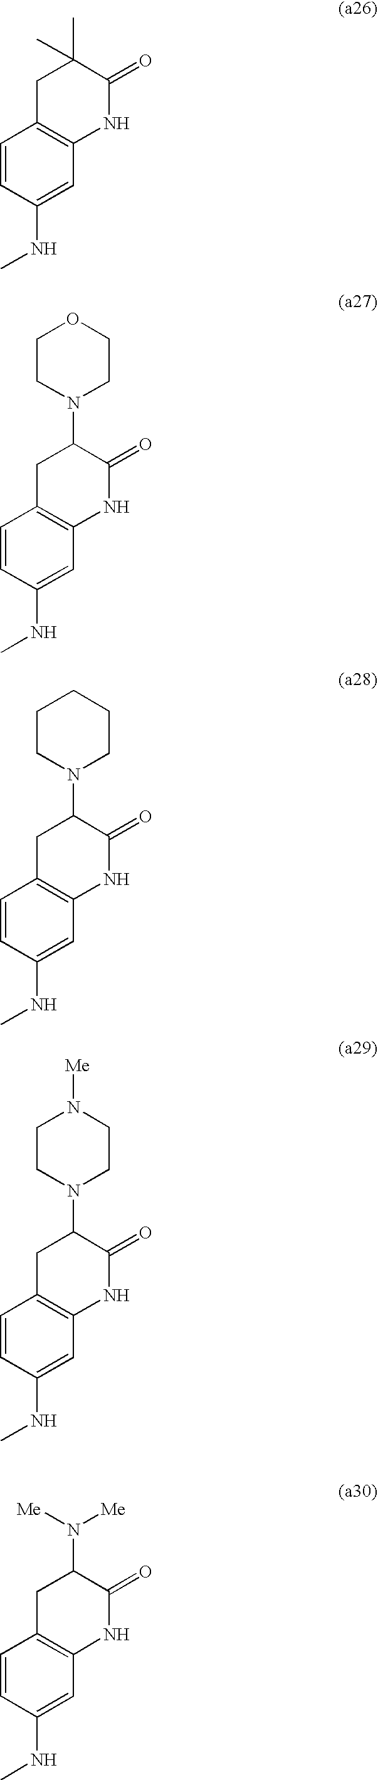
C1=CC(NC)=CC2=C1CC(C)(C)C(=O)N2.C1=CC(NC)=CC2=C1CC(N1CCOCC1)C(=O)N2.C1=CC(NC)=CC2=C1CC(N1CCCCC1)C(=O)N2.C1=CC(NC)=CC2=C1CC(N1CCN([Me])CC1)C(=O)N2.C1=CC(NC)=CC2=C1CC(N([Me])[Me])C(=O)N2
